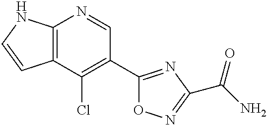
C12=C(C(Cl)=C(C3=NC(C(N)=O)=NO3)C=N1)C=CN2
